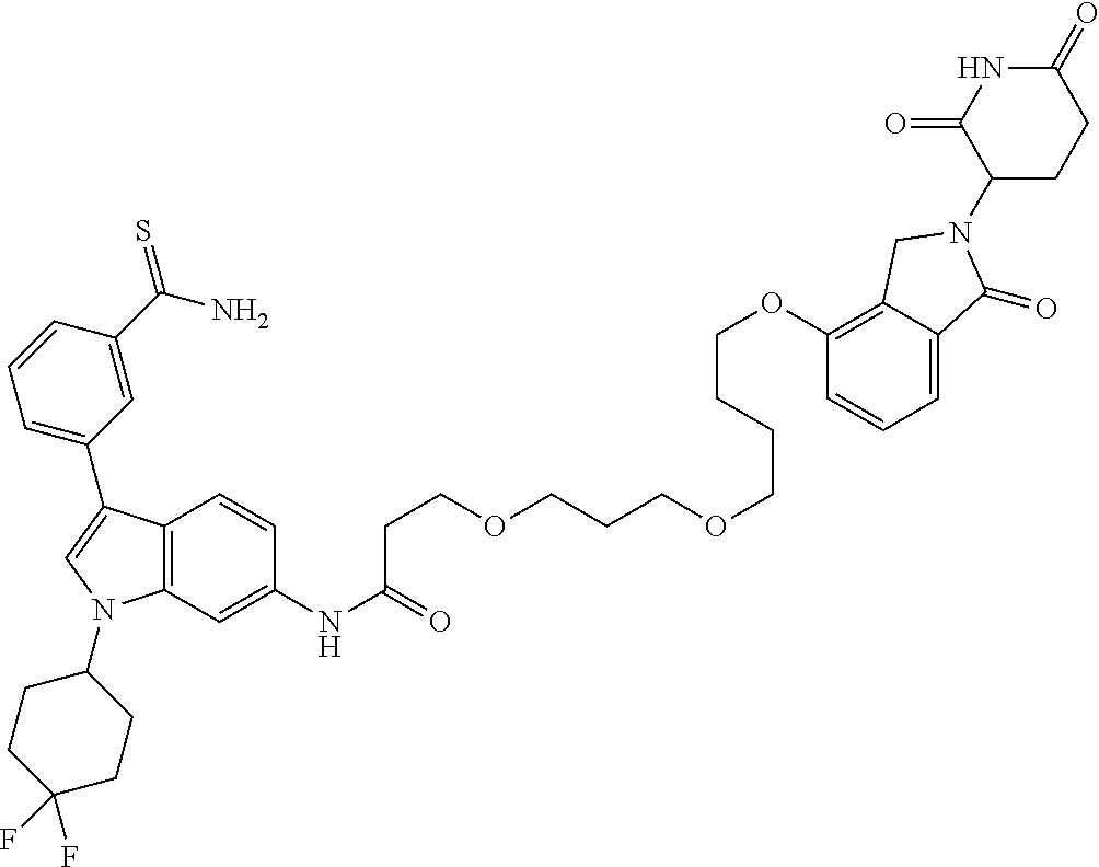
C12=C(C=C(NC(CCOCCCOCCCCOC3=C4C(=CC=C3)C(=O)N(C3CCC(=O)NC3=O)C4)=O)C=C1)N(C1CCC(F)(F)CC1)C=C2C1=CC=CC(C(N)=S)=C1
